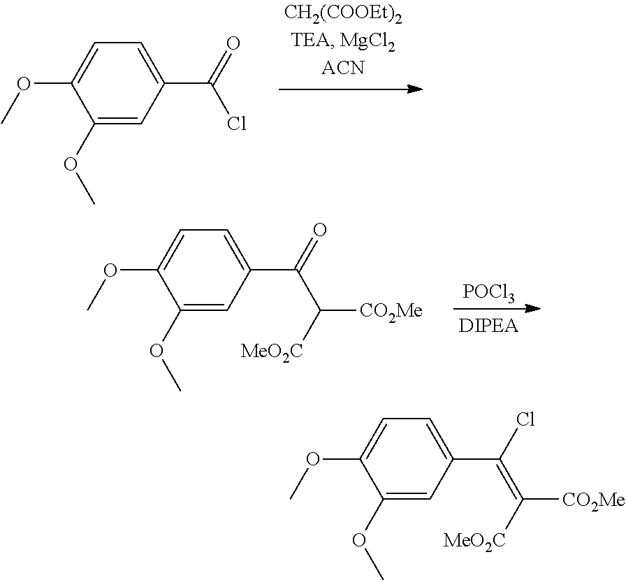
C1(OC)=CC(C(=O)Cl)=CC=C1OC.C1(OC)=CC(C(=O)C([MeO2C])[CO2Me])=CC=C1OC.[POCl3].C1(OC)=CC(C(Cl)=C([MeO2C])[CO2Me])=CC=C1OC
